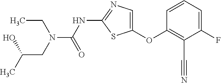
O(C1=CN=C(NC(=O)N(CC)CC(O)C)S1)C1=C(C#N)C(F)=CC=C1
